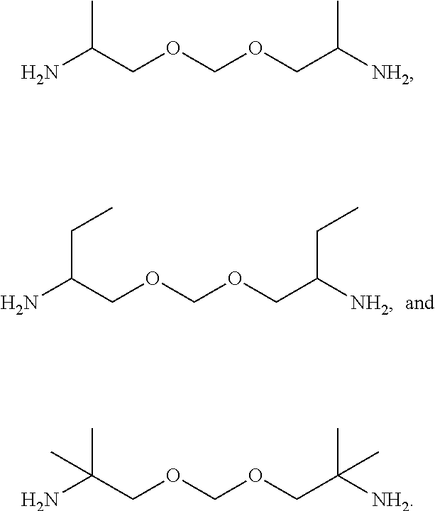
NC(COCOCC([NH2])CC)CC.NC(COCOCC([NH2])C)C.NC(COCOCC([NH2])(C)C)(C)C
